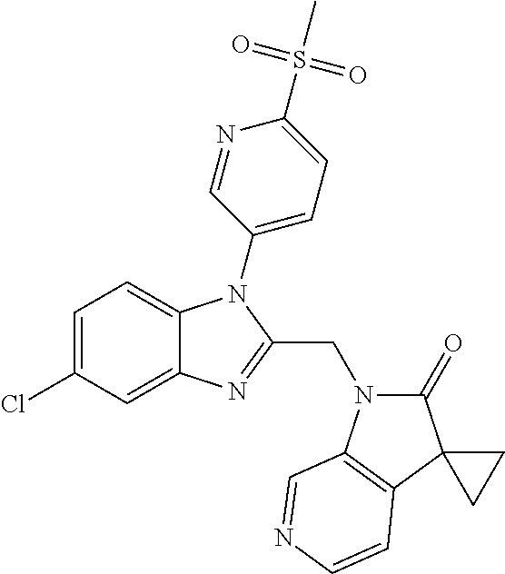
C1=C(Cl)C=C2C(=C1)N(C1=CC=C(S(=O)(=O)C)N=C1)C(CN1C(=O)C3(C4=C1C=NC=C4)CC3)=N2
